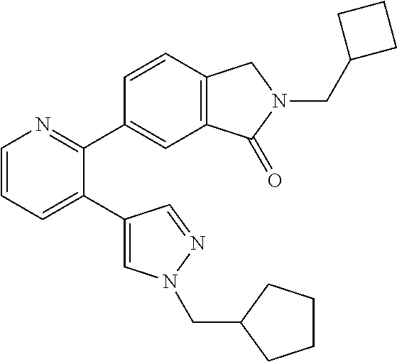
C1=CC=C(C2=CN(CC3CCCC3)N=C2)C(C2=CC3=C(C=C2)CN(CC2CCC2)C3=O)=N1
